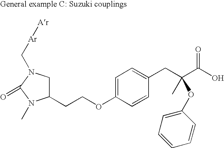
C1C(CCOC2=CC=C(CC(C(O)=O)(C)OC3=CC=CC=C3)C=C2)N(C)C(=O)N1C[Ar][Ar]
